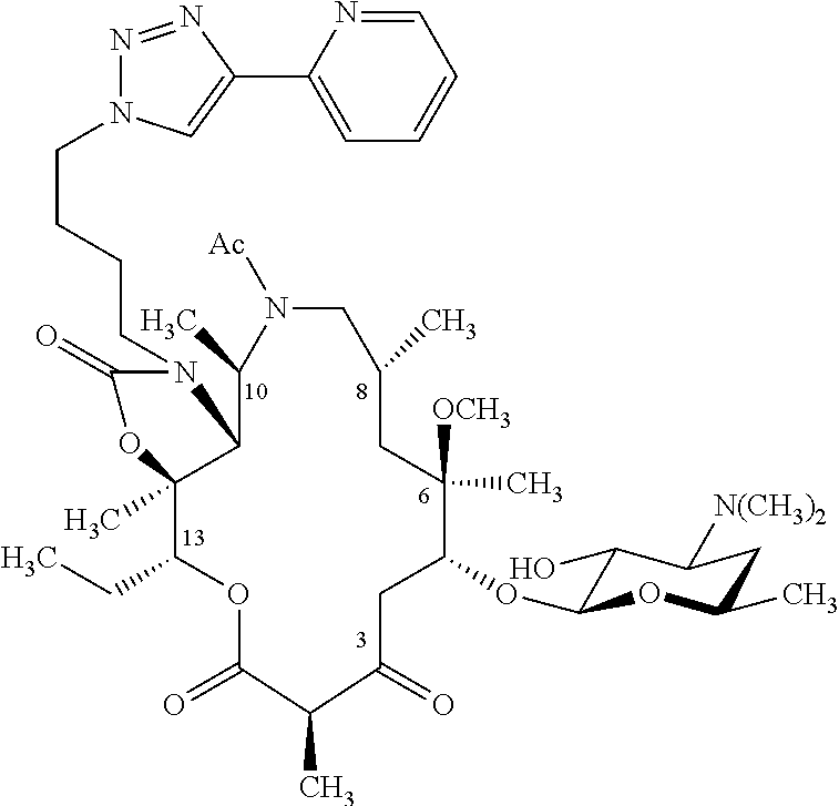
C(CCCN1C(=O)OC2(C)C(CC)OC(=O)C(C)C(=O)CC(OC3C(O)C([N(CH3)2])CC(C)O3)C([OCH3])(C)CC(C)CN([Ac])C(C)C12)N1N=NC(C2=CC=CC=N2)=C1
